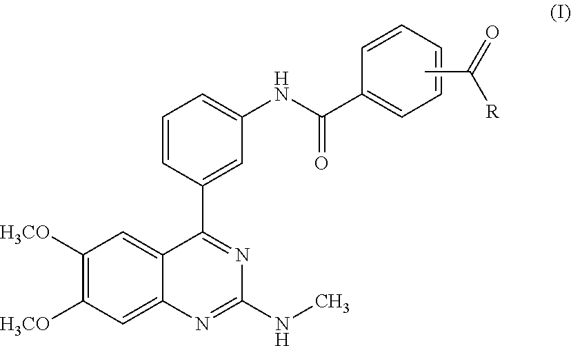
C1([H3CO])=C([H3CO])C=C2C(=C1)C(C1=CC(NC(C3=CC=CC=C3)=O)=CC=C1)=NC(NC)=N2.CC([R])=O
